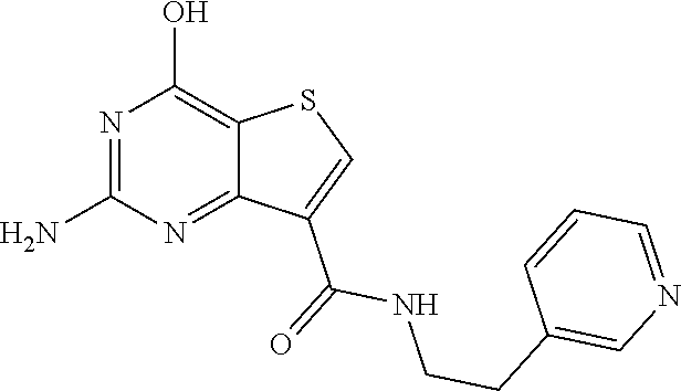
NC1=NC(O)=C2C(=N1)C(C(=O)NCCC1=CN=CC=C1)=CS2
